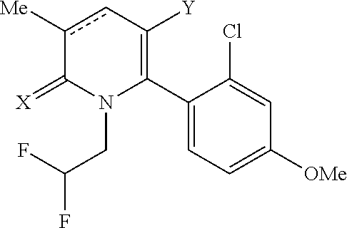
C1(C2=C([Y])cc([Me])C(=[X])N2CC(F)F)=CC=C([OMe])C=C1Cl
